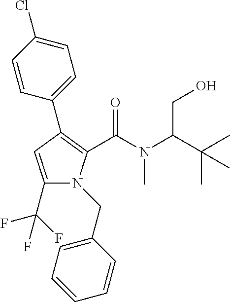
C1(C2=C(C(=O)N(C)C(C(C)(C)C)CO)N(CC3=CC=CC=C3)C(C(F)(F)F)=C2)=CC=C(Cl)C=C1
